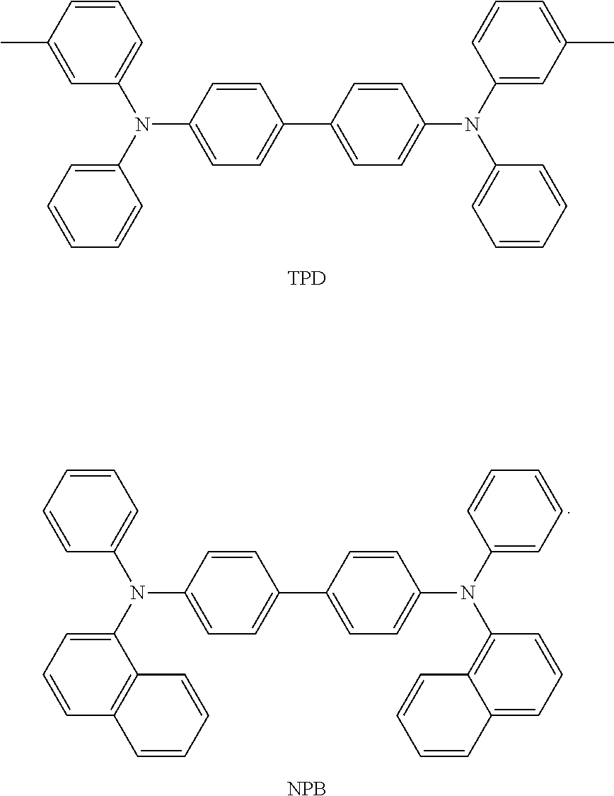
C1=CC(C)=CC(N(C2=CC=C(C3=CC=C(N(C4=CC=CC=C4)C4=CC(C)=CC=C4)C=C3)C=C2)C2=CC=CC=C2)=C1.[TPD].C1=CC=CC(N(C2=CC=C(C3=CC=C(N(C4=C5C(=CC=C4)C=CC=C5)C4=CC=CC=C4)C=C3)C=C2)C2=CC=CC3=C2C=CC=C3)=C1.[NPB]
